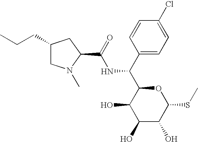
C(NC(C1C(O)C(O)C(O)C(SC)O1)C1=CC=C(Cl)C=C1)(=O)C1N(C)CC(CCC)C1
